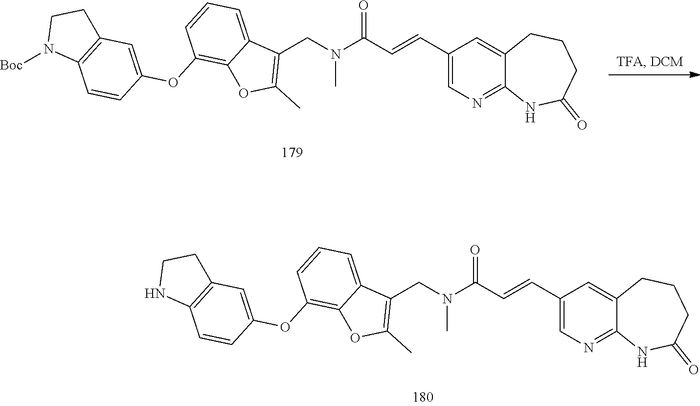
C1=CC=C2C(=C1OC1=CC3=C(C=C1)NCC3)OC(C)=C2CN(C)C(=O)C=CC1=CN=C2C(=C1)CCCC(=O)N2.C1=CC=C2C(=C1OC1=CC3=C(C=C1)N([Boc])CC3)OC(C)=C2CN(C)C(=O)C=CC1=CN=C2C(=C1)CCCC(=O)N2
